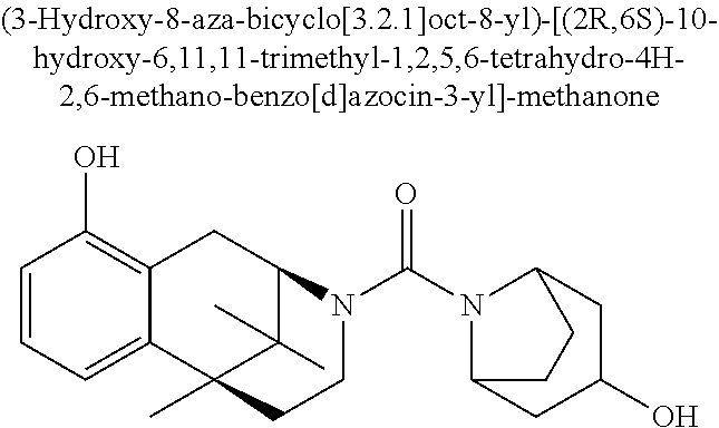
C1=CC=C2C(=C1O)CC1C(C)(C)C2(C)CCN1C(N1C2CC(O)CC1CC2)=O
